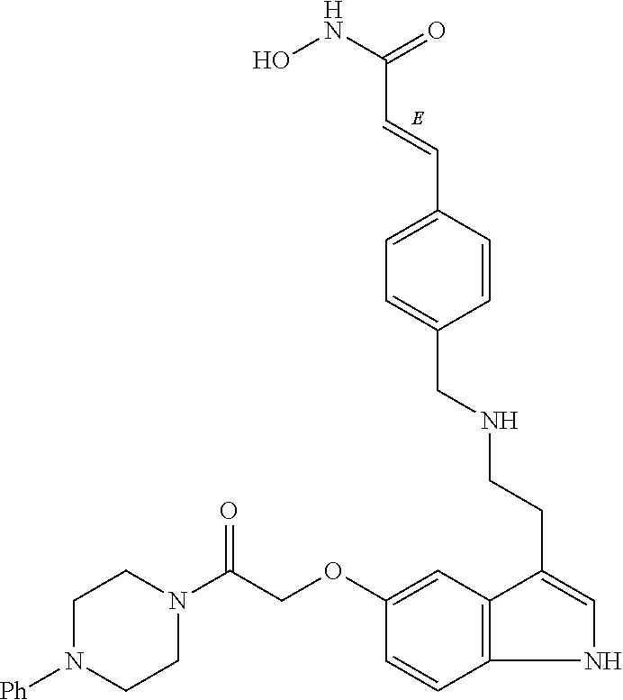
ONC(=O)C=CC1=CC=C(CNCCC2=CNC3=C2C=C(OCC(=O)N2CCN([Ph])CC2)C=C3)C=C1
